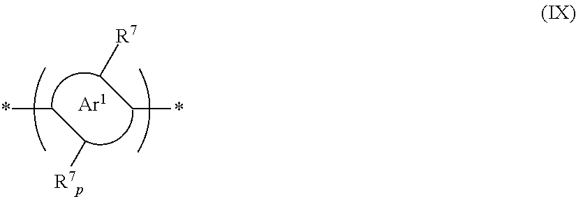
*CC[R7p].*CC[R7]
